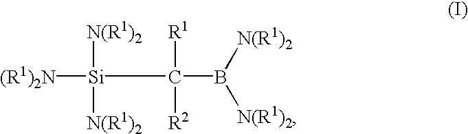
[(R1)2N][Si](C([R1])([R2])B([N(R1)2])[N(R1)2])([N(R1)2])[N(R1)2]
